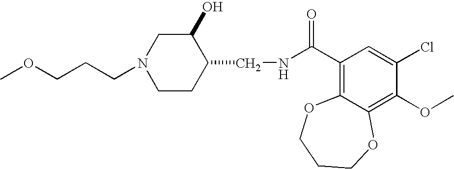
C(N1CCC(CNC(C2=C3C(=C(OC)C(Cl)=C2)OCCCO3)=O)C(O)C1)CCOC
